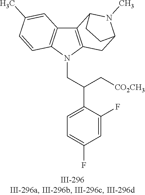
N1(CC(C2=CC=C(F)C=C2F)C[CO2CH3])C2=C(C3=C1C=CC(C)=C3)C1N(C)C(C2)CC1
